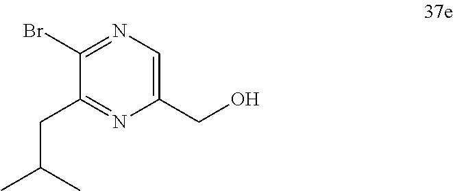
N1=C(Br)C(CC(C)C)=NC(CO)=C1
